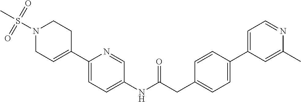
N1(S(C)(=O)=O)CC=C(C2=CC=C(NC(CC3=CC=C(C4=CC=NC(C)=C4)C=C3)=O)C=N2)CC1
